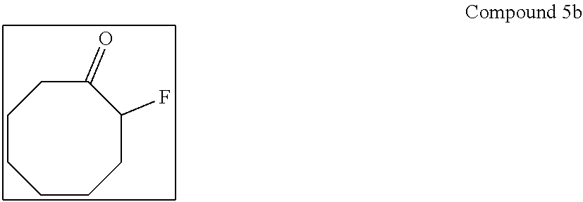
C1CCC(F)C(=O)CCC1
